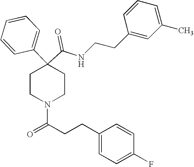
N(C(C1(C2=CC=CC=C2)CCN(C(=O)CCC2=CC=C(F)C=C2)CC1)=O)CCC1=CC(C)=CC=C1
